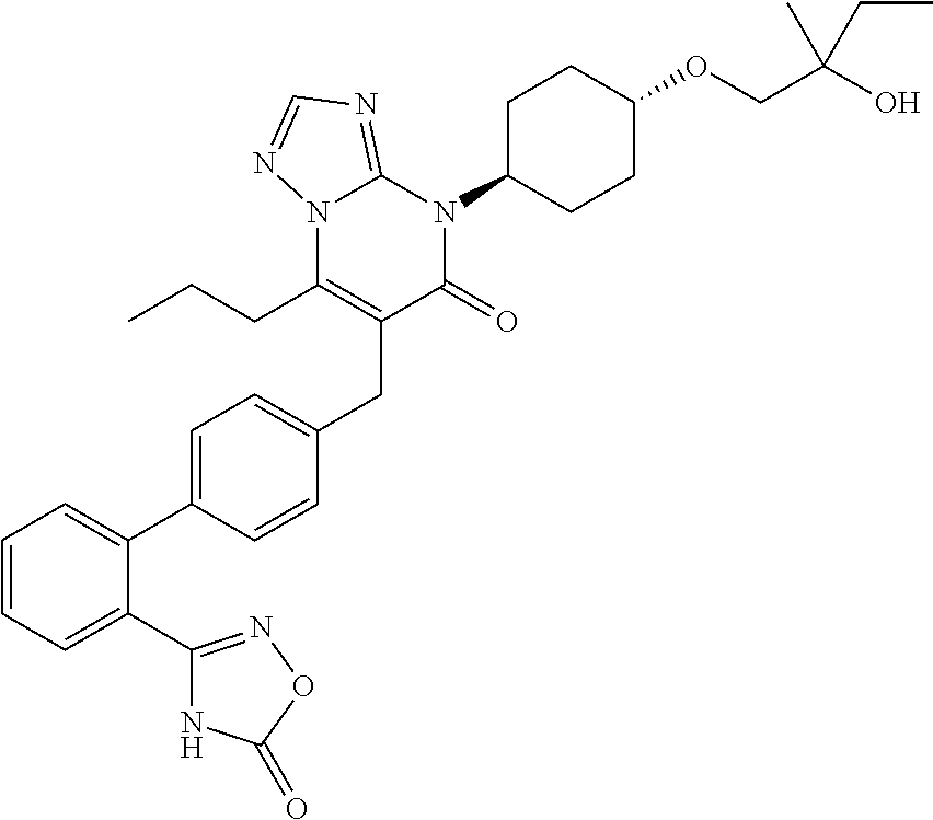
C1=C(C2=CC=CC=C2C2=NOC(=O)N2)C=CC(CC2=C(CCC)N3C(=NC=N3)N(C3CCC(OCC(O)(CC)C)CC3)C2=O)=C1
